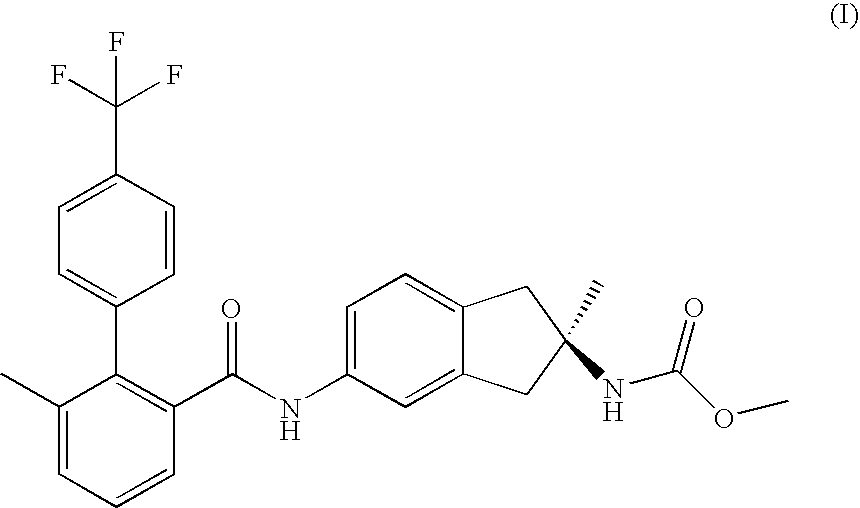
C1(C)=CC=CC(C(NC2=CC=C3C(=C2)CC(C)(NC(OC)=O)C3)=O)=C1C1=CC=C(C(F)(F)F)C=C1
